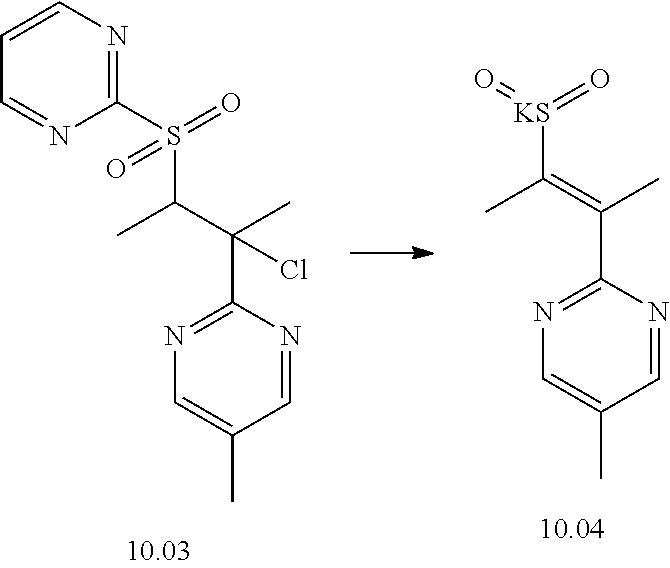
C1(C(C(C)S(=O)(=O)C2=NC=CC=N2)(C)Cl)=NC=C(C)C=N1.C1(C(=C(C)[KS](=O)=O)C)=NC=C(C)C=N1
